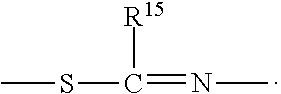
CN=C(SC)[R15]
